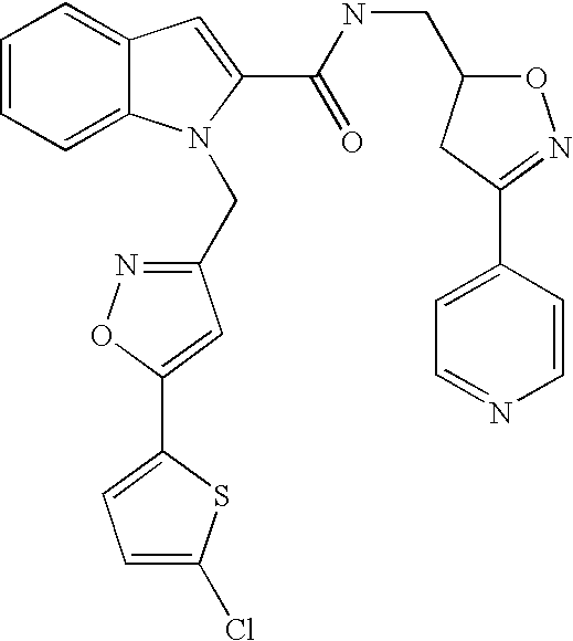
C1=CC=C2C(=C1)C=C(C(NCC1ON=C(C3=CC=NC=C3)C1)=O)N2CC1=NOC(C2=CC=C(Cl)S2)=C1
